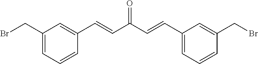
C1(CBr)=CC=CC(C=CC(C=CC2=CC=CC(CBr)=C2)=O)=C1
